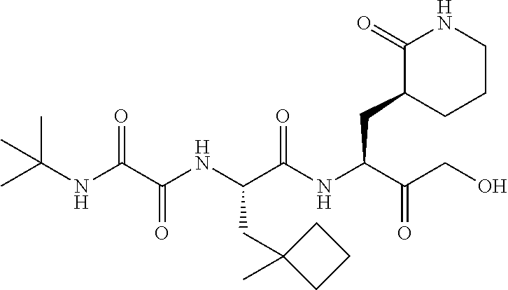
C(NC(C(NC(C(=O)NC(C(=O)CO)CC1C(=O)NCCC1)CC1(C)CCC1)=O)=O)(C)(C)C
